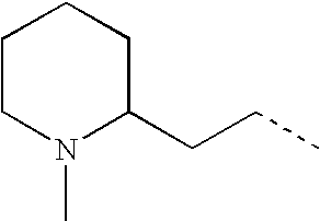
C1CN(C)C(CCC)CC1
